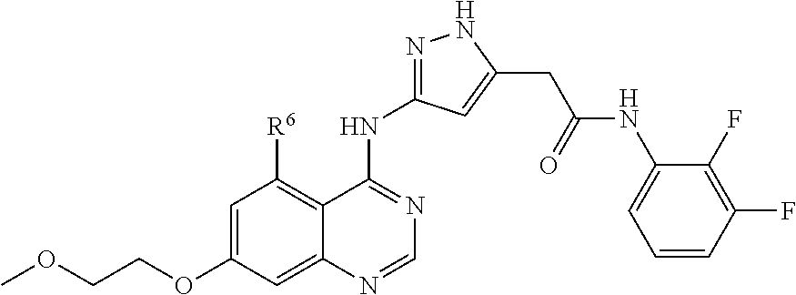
C1=C(OCCOC)C=C2C(=C1[R6])C(NC1=NNC(CC(NC3=CC=CC(F)=C3F)=O)=C1)=NC=N2
